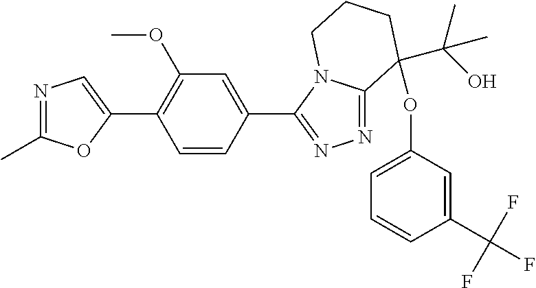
N1=C(C)OC(C2=C(OC)C=C(C3=NN=C4N3CCCC4(OC3=CC=CC(C(F)(F)F)=C3)C(O)(C)C)C=C2)=C1
